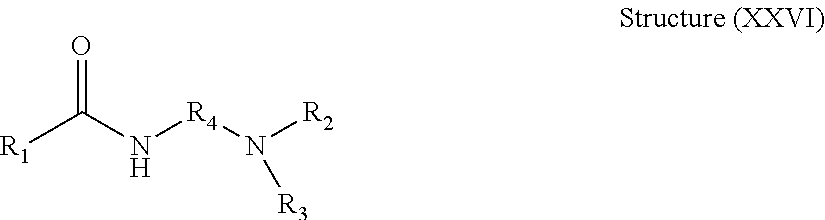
O=C([R1])N[R4]N([R2])[R3]
